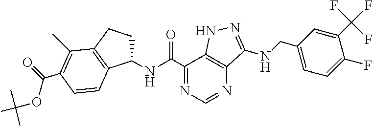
C1(NC(C2=NC=NC3=C2NN=C3NCC2=CC=C(F)C(C(F)(F)F)=C2)=O)CCC2=C1C=CC(C(=O)OC(C)(C)C)=C2C
